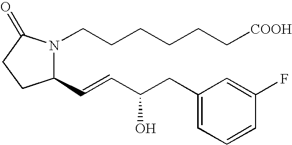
C1(C=CC(CC2=CC=CC(F)=C2)O)N(CCCCCC[COOH])C(=O)CC1
